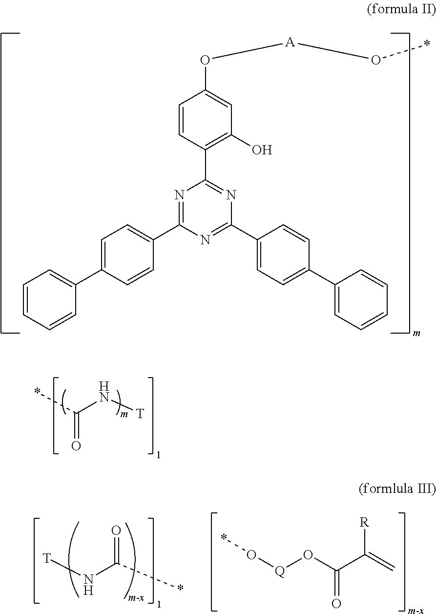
C1=CC=CC(C2=CC=C(C3=NC(C4=C(O)C=C(O[A]O*)C=C4)=NC(C4=CC=C(C5=CC=CC=C5)C=C4)=N3)C=C2)=C1.[T]NC(*)=O.O(C(C([R])=C)=O)[Q]O*.[T]NC(*)=O
